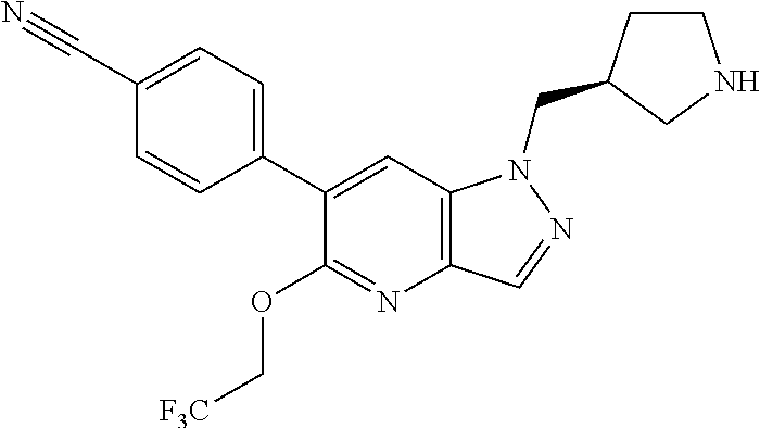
C1(C2=CC=C(C#N)C=C2)=CC2=C(N=C1OC[F3C])C=NN2CC1CCNC1
